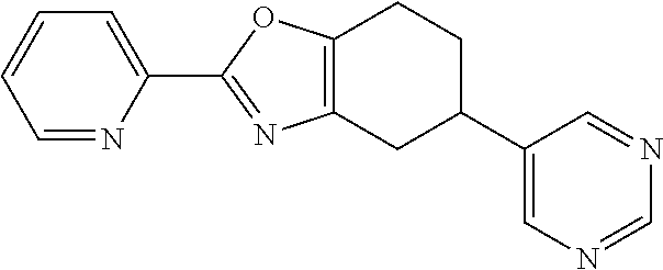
C1=NC(C2=NC3=C(O2)CCC(C2=CN=CN=C2)C3)=CC=C1
